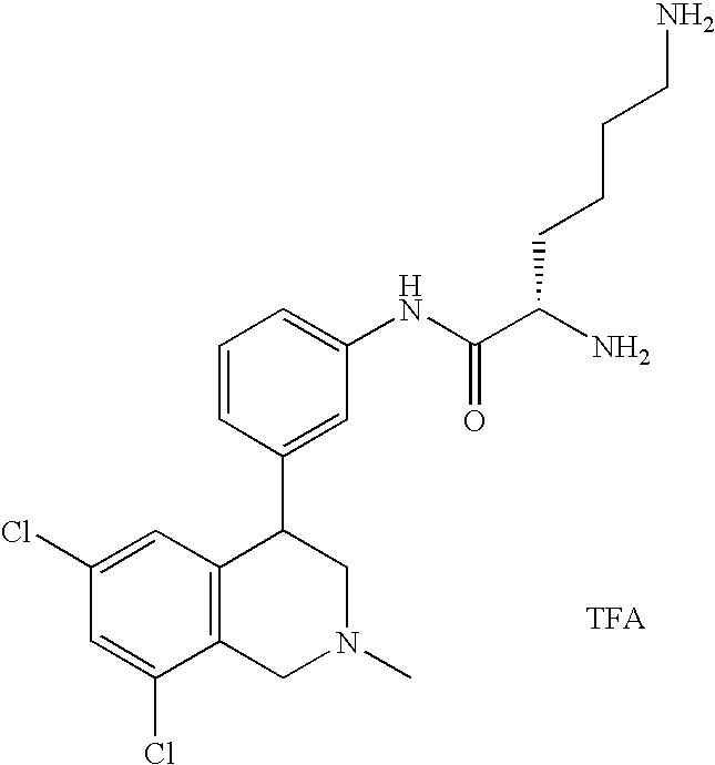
C1=C(NC(C(N)CCCCN)=O)C=C(C2C3=C(CN(C)C2)C(Cl)=CC(Cl)=C3)C=C1
